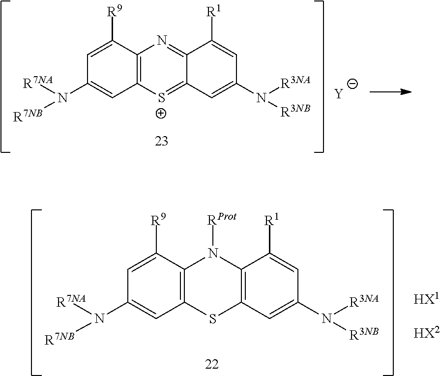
C1=C([R9])C2=C(C=C1N([R7NB])[R7NA])[S+]=C1C(=N2)C([R1])=CC(N([R3NB])[R3NA])=C1.[Y].C1=C([R9])C2=C(C=C1N([R7NB])[R7NA])SC1=C(N2[RProt])C([R1])=CC(N([R3NB])[R3NA])=C1.[HX1].[HX2]
